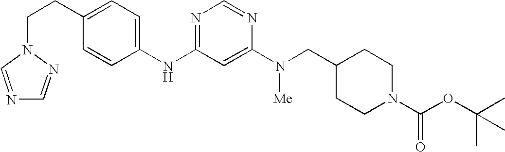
C1(CCN2N=CN=C2)=CC=C(NC2=NC=NC(N([Me])CC3CCN(C(OC(C)(C)C)=O)CC3)=C2)C=C1
